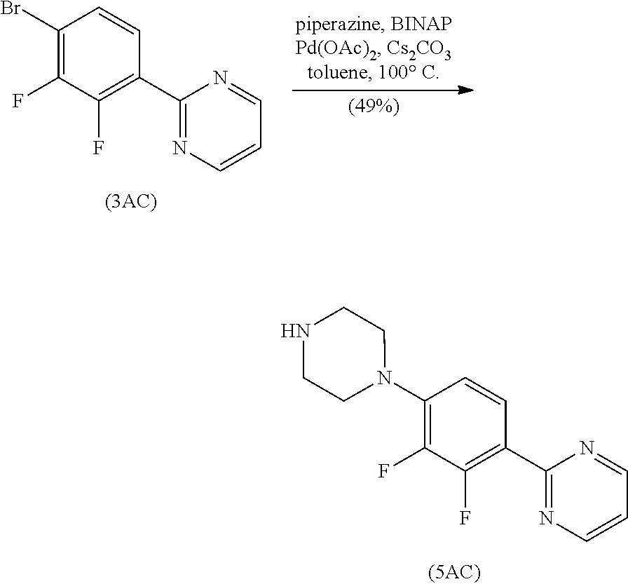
C1(N2CCNCC2)=C(F)C(F)=C(C2=NC=CC=N2)C=C1.C1(Br)=C(F)C(F)=C(C2=NC=CC=N2)C=C1
